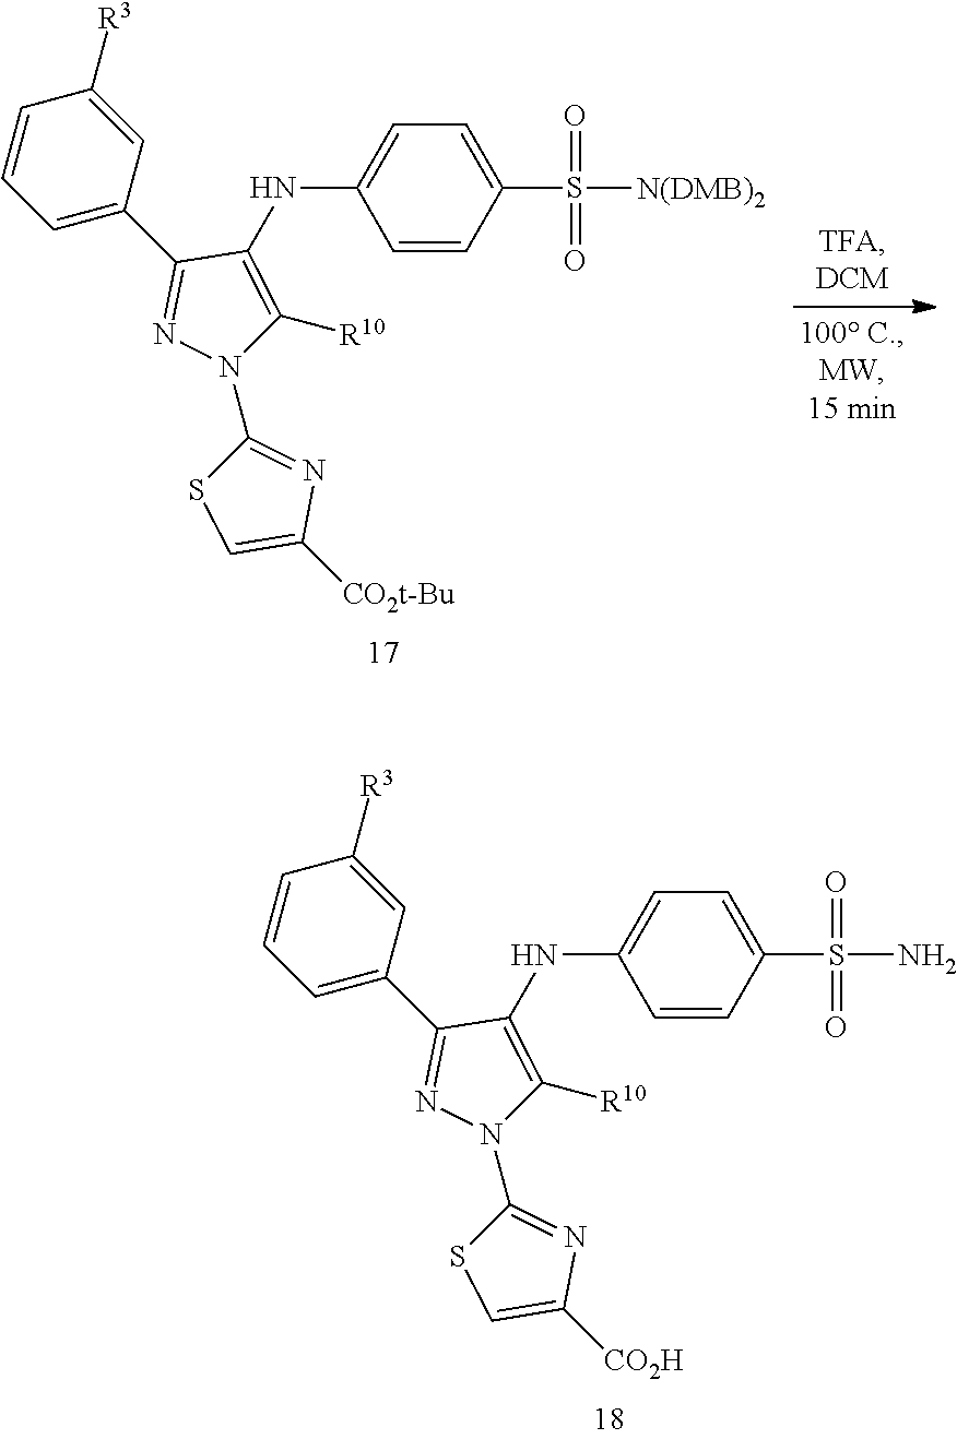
C1=CC=C(C2=NN(C3=NC([CO2t-Bu])=CS3)C([R10])=C2NC2=CC=C(S([N(DMB)2])(=O)=O)C=C2)C=C1[R3].C1=CC=C(C2=NN(C3=NC([CO2H])=CS3)C([R10])=C2NC2=CC=C(S(N)(=O)=O)C=C2)C=C1[R3]
